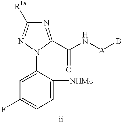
C1=C(N2C(C(N[A]B)=O)=NC([R1a])=N2)C([NHMe])=CC=C1F
